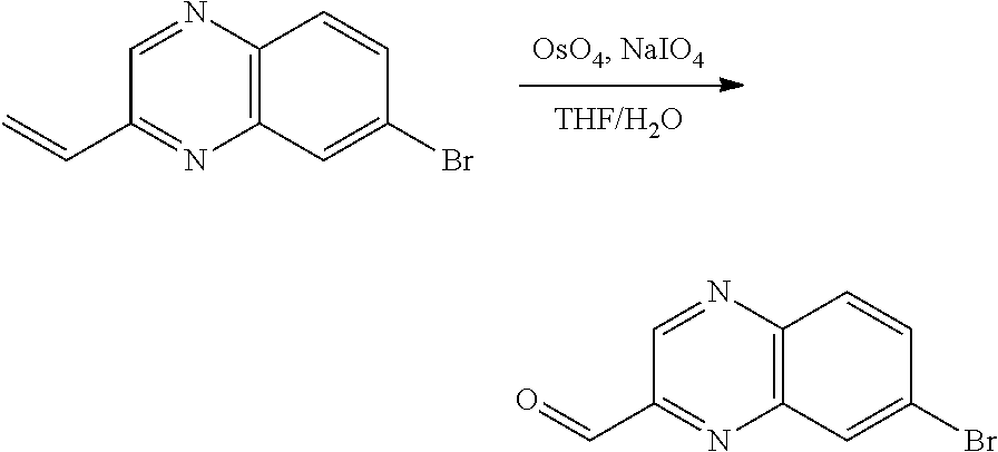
C12=C(C=CC(Br)=C1)N=CC(C=C)=N2.C12=C(C=CC(Br)=C1)N=CC(C=O)=N2
